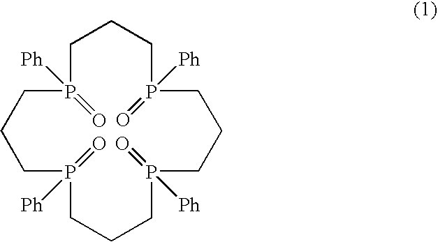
C1CCP([Ph])(=O)CCCP([Ph])(=O)CCCP([Ph])(=O)CCCP1([Ph])=O
